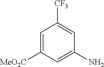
C1=C([MeO2C])C=C(N)C=C1[CF3]
